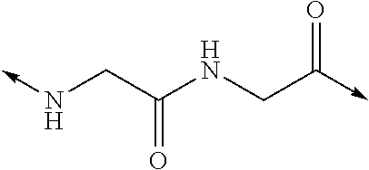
N(->C)CC(NCC(->C)=O)=O
